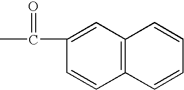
CC(C1=CC2=C(C=C1)C=CC=C2)=O
